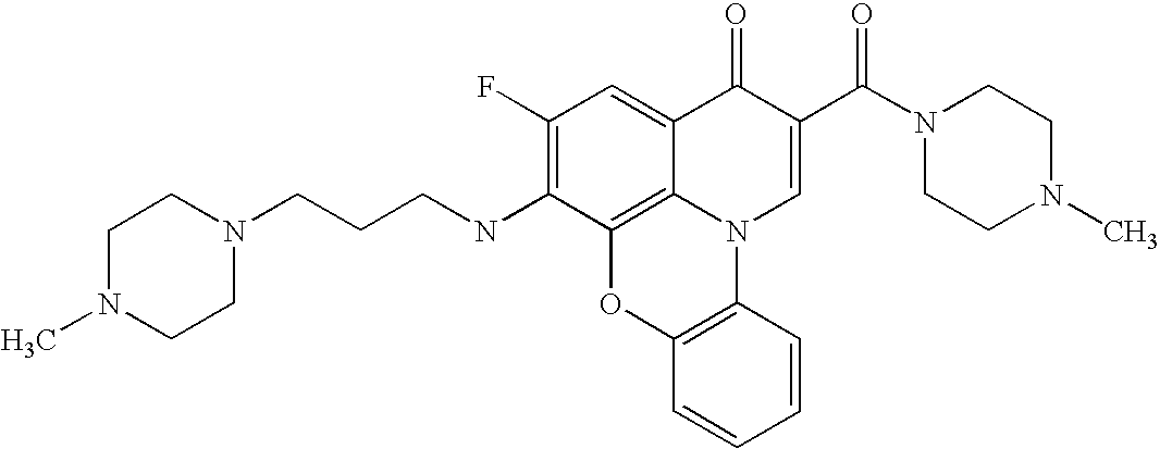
C1(F)=C(NCCCN2CCN(C)CC2)C2=C3C(=C1)C(=O)C(C(N1CCN(C)CC1)=O)=CN3C1=C(O2)C=CC=C1
